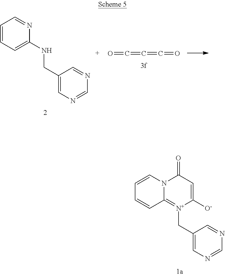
N12C(=[N+](CC3=CN=CN=C3)C([O-])=CC1=O)C=CC=C2.C1=CC=C(NCC2=CN=CN=C2)N=C1.O=C=C=C=O
